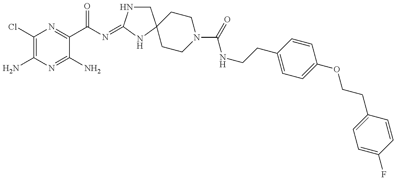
C1(Cl)=C(N)N=C(N)C(C(N=C2NCC3(N2)CCN(C(NCCC2=CC=C(OCCC4=CC=C(F)C=C4)C=C2)=O)CC3)=O)=N1
